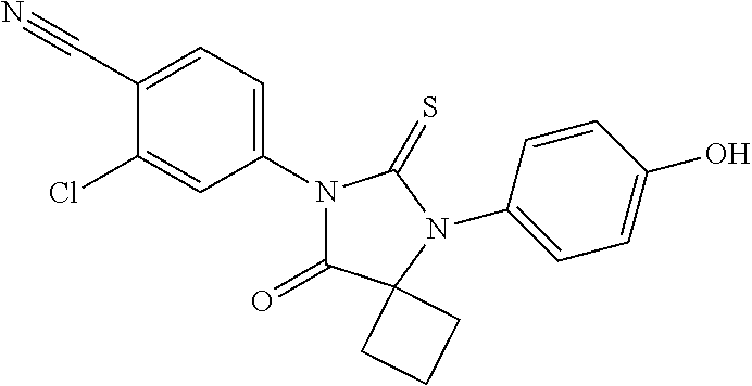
C1(C#N)=CC=C(N2C(=O)C3(N(C4=CC=C(O)C=C4)C2=S)CCC3)C=C1Cl
